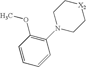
C1=CC(OC)=C(N2CC[X2]CC2)C=C1
